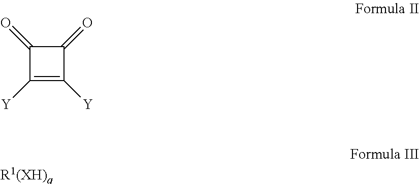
C1(=O)C(=O)C([Y])=C1[Y]
